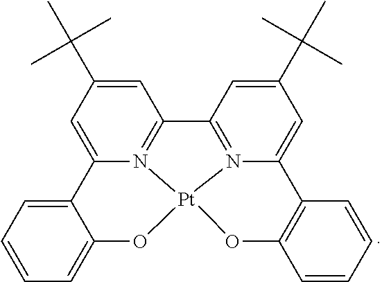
C1=C2N3=C(C=C1C(C)(C)C)C1=N4C(=CC(C(C)(C)C)=C1)C1=C(C=CC=C1)O[Pt]34OC1=CC=CC=C21
